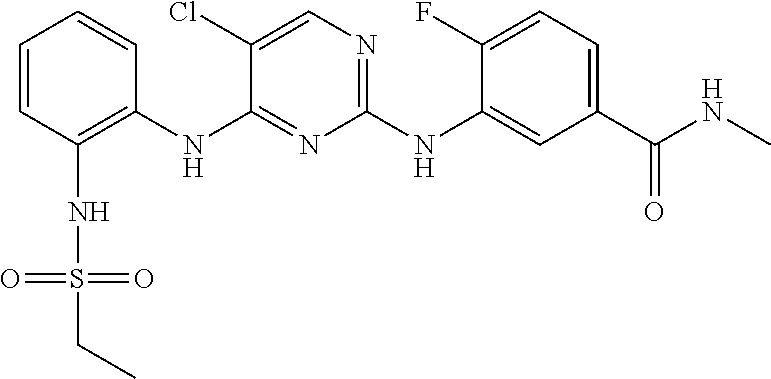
C1=CC(NS(=O)(=O)CC)=C(NC2=NC(NC3=CC(C(NC)=O)=CC=C3F)=NC=C2Cl)C=C1
